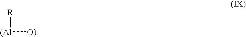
[O)][(Al][R]
